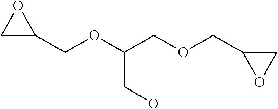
C1(COC(COCC2OC2)CO)OC1
